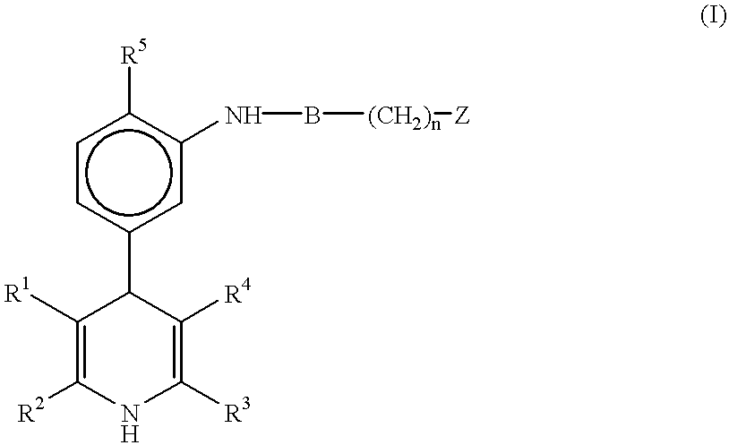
c1(C2C([R1])=C([R2])NC([R3])=C2[R4])cc(NB[(CH2)n][Z])c([R5])cc1
